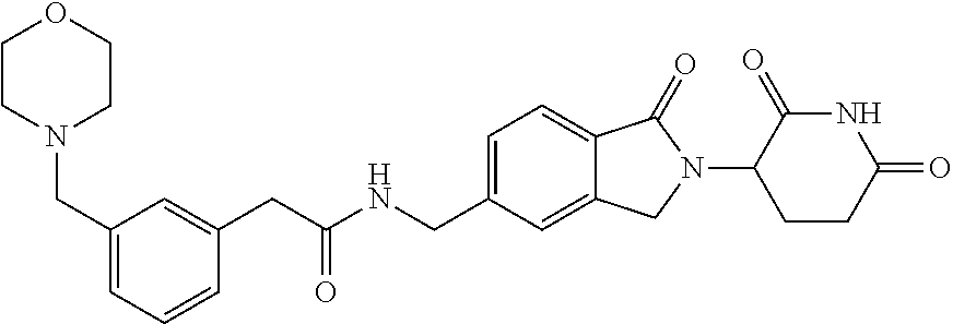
C1(CC(NCC2=CC=C3C(=C2)CN(C2CCC(=O)NC2=O)C3=O)=O)=CC(CN2CCOCC2)=CC=C1
